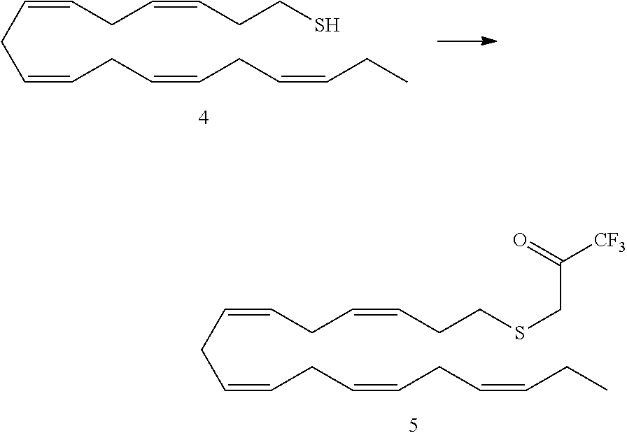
C(CC=CCC=CCC=CCC)=CCC=CCCS.C(CC=CCC=CCC=CCC)=CCC=CCCSCC([CF3])=O
